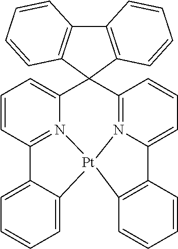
C1=CC2=N3C(=C1)C1(C4=N5C(=CC=C4)C4=C([Pt]35C3=CC=CC=C23)C=CC=C4)C2=C(C3=C1C=CC=C3)C=CC=C2
